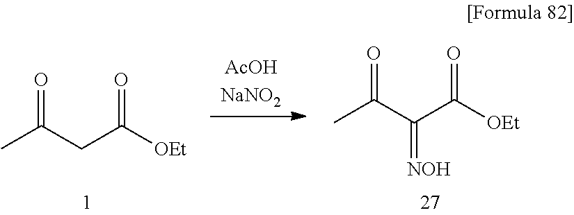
CC(CC([OEt])=O)=O.CC(C(C([OEt])=O)=[NOH])=O
